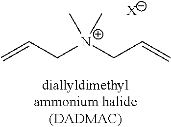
C=CC[N+](CC=C)(C)C.[X]
